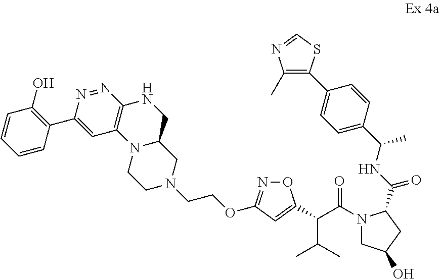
C1=C(C(C(=O)N2CC(O)CC2C(NC(C2=CC=C(C3=C(C)N=CS3)C=C2)C)=O)C(C)C)ON=C1OCCN1CCN2C3=C(N=NC(C4=C(O)C=CC=C4)=C3)NCC2C1
